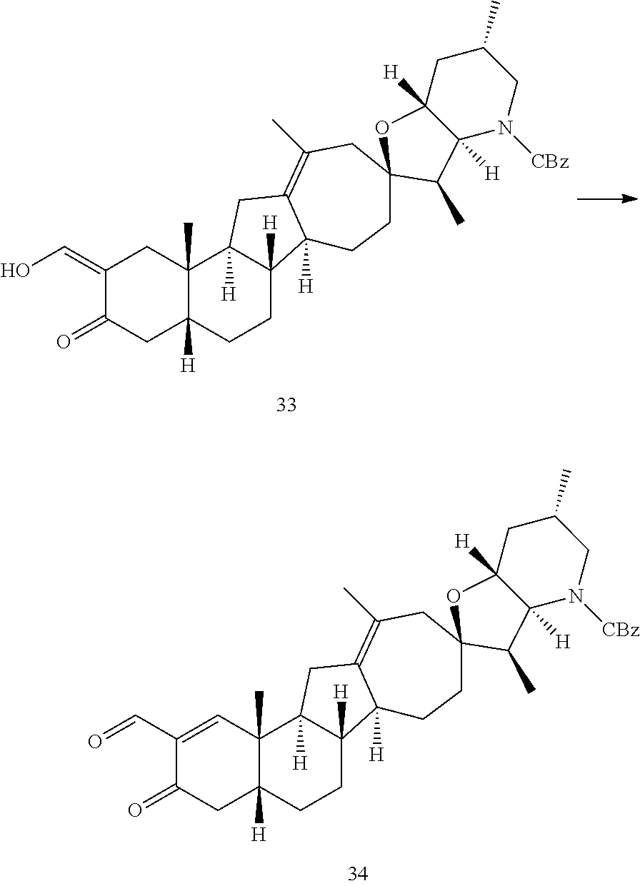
C1(=CO)C(=O)CC2([H])C(C)(C1)C1([H])C([H])(CC2)C2([H])C(=C(C)CC3(CC2)OC2([H])C([H])(N([CBz])CC(C)C2)C3C)C1.C1(C=O)=CC2(C)C([H])(CC1=O)CCC1([H])C2([H])CC2=C(C)CC3(CCC12[H])OC1([H])C([H])(N([CBz])CC(C)C1)C3C
